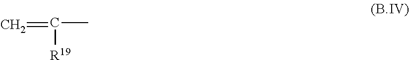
C=C(C)[R19]
